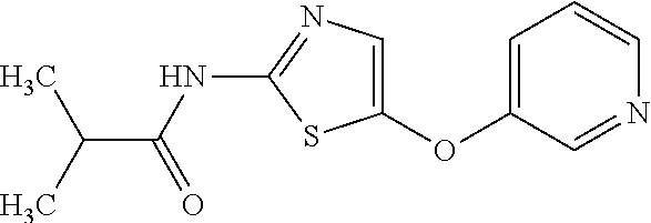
C1=C(OC2=CN=C(NC(=O)C(C)C)S2)C=NC=C1
